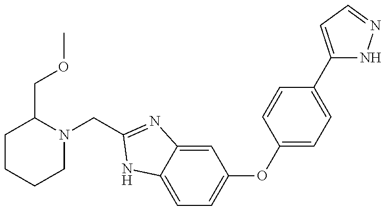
C1CCCN(CC2=NC3=CC(OC4=CC=C(C5=CC=NN5)C=C4)=CC=C3N2)C1COC
